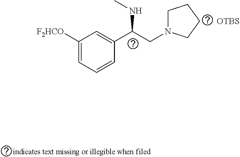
C1([F2HCO])=CC=CC(C(CN2CCCC2)NC)=C1.[OTBS]
